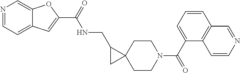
N1=CC=C2C(=C1)OC(C(NCC1CC13CCN(C(=O)C1=CC=CC4=C1C=CN=C4)CC3)=O)=C2
